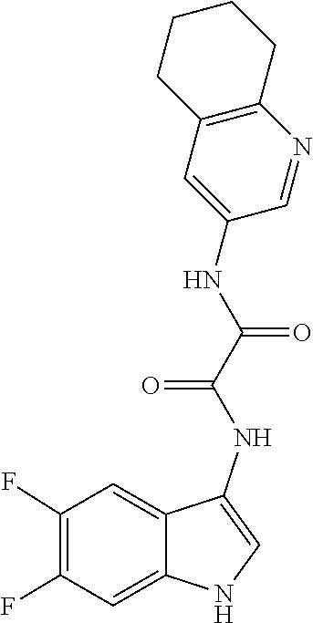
N(C1=CNC2=CC(F)=C(F)C=C12)C(C(NC1=CC2=C(N=C1)CCCC2)=O)=O
